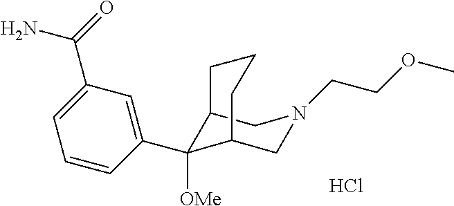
C12C([OMe])(C3=CC(C(=O)N)=CC=C3)C(CN(CCOC)C1)CCC2.Cl
